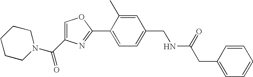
C1CCN(C(C2=COC(C3=CC=C(CNC(=O)CC4=CC=CC=C4)C=C3C)=N2)=O)CC1
